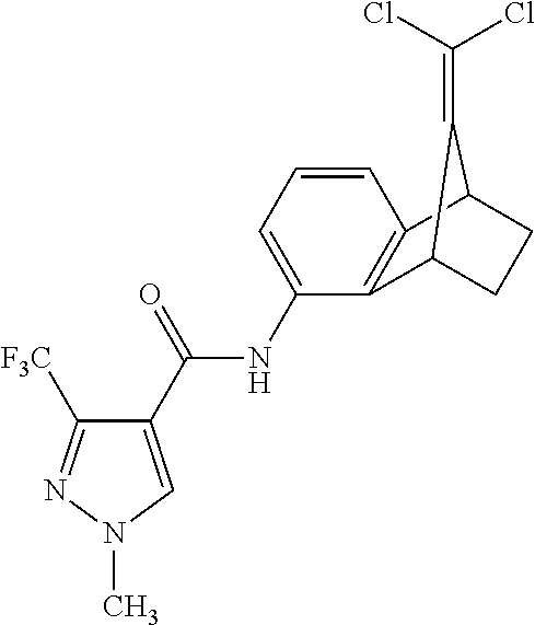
C1=CC=C(NC(=O)C2=CN(C)N=C2[F3C])C2=C1C1CCC2C1=C(Cl)Cl
